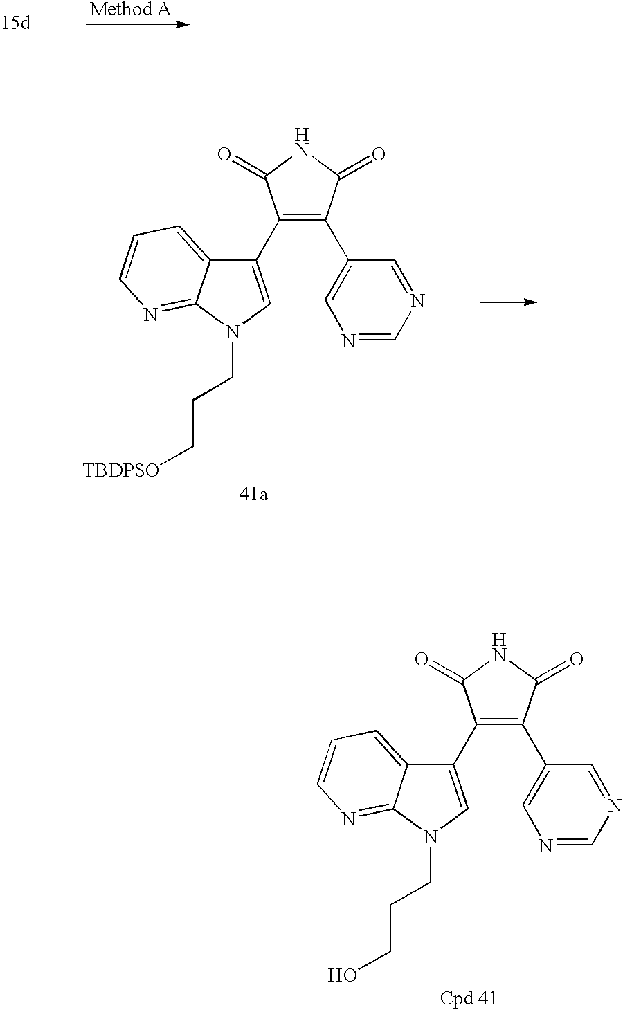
C1(C2=CN(CCC[TBDPSO])C3=NC=CC=C23)=C(C2=CN=CN=C2)C(=O)NC1=O.C1(C2=CN(CCCO)C3=NC=CC=C23)=C(C2=CN=CN=C2)C(=O)NC1=O
